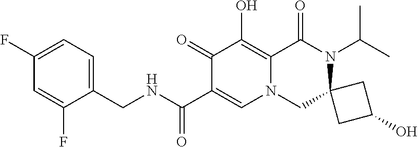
C1(F)=CC(F)=CC=C1CNC(C1=CN2CC3(N(C(C)C)C(=O)C2=C(O)C1=O)CC(O)C3)=O
